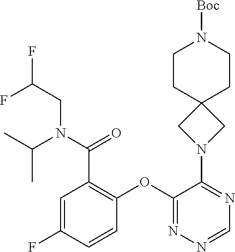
C1CC2(CCN1[Boc])CN(C1=NC=NN=C1OC1=C(C(N(C(C)C)CC(F)F)=O)C=C(F)C=C1)C2
